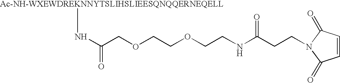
[Ac-NH-WXEWDREKNNYTSLIHSLIEESQNQQERNEQELL]NC(COCCOCCNC(CCN1C(=O)C=CC1=O)=O)=O
